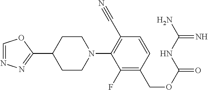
C1(C2CCN(C3=C(C#N)C=CC(COC(=O)NC(N)=N)=C3F)CC2)=NN=CO1
